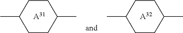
C1(C)CCC(C)CC1.[A31].C1(C)CCC(C)CC1.[A32]
